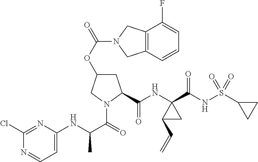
O(C1CC(C(NC2(C(NS(C3CC3)(=O)=O)=O)C(C=C)C2)=O)N(C(=O)C(NC2=CC=NC(Cl)=N2)C)C1)C(=O)N1CC2=C(C1)C(F)=CC=C2
